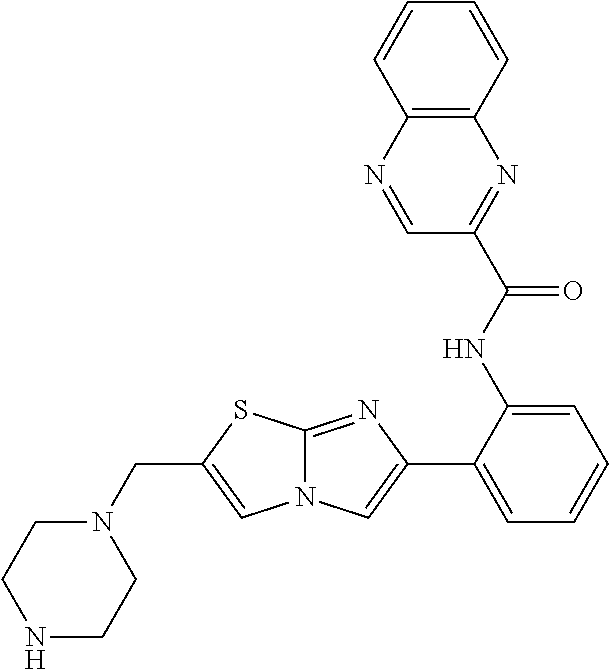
C1(NC(=O)C2=NC3=C(N=C2)C=CC=C3)=CC=CC=C1C1=CN2C(=N1)SC(CN1CCNCC1)=C2
